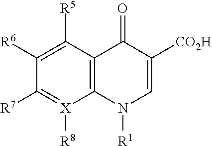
C1([R7])=[X]([R8])C2=C(C([R5])=C1[R6])C(=O)C([CO2H])=CN2[R1]
